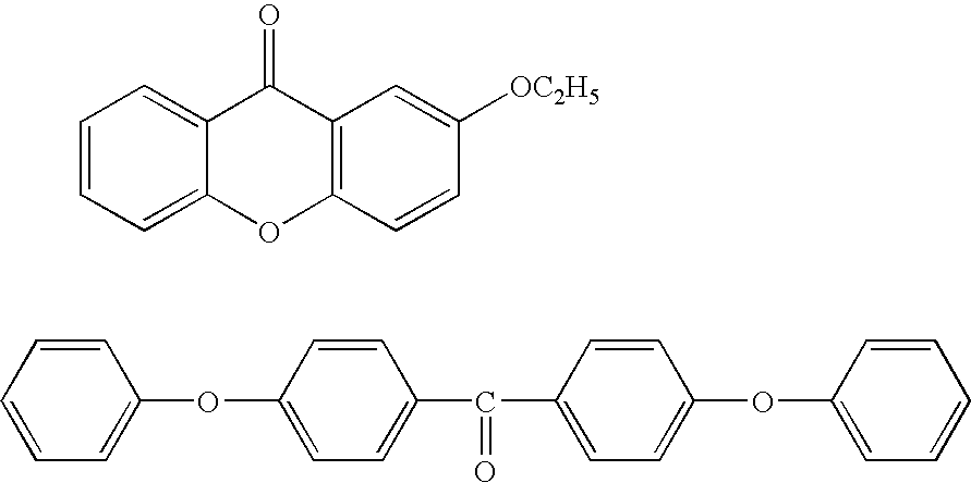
C1=CC=C2C(=C1)C(=O)C1=C(O2)C=CC([OC2H5])=C1.C1=CC=CC=C1OC1=CC=C(C(C2=CC=C(OC3=CC=CC=C3)C=C2)=O)C=C1
